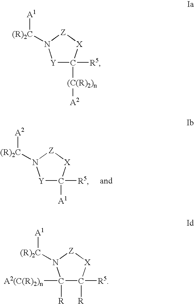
[Y]1C([A1])([R5])[X][Z]N1[(R)2C][A2].[Y]1C([(C(R)2)n][A2])([R5])[X][Z]N1[(R)2C][A1].C1([A2(C(R)2)n])([R])C([R])([R5])[X][Z]N1[(R)2C][A1]
